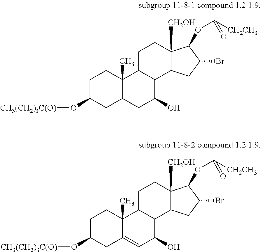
C1C(O[CH3(CH2)3C(O)])CC2=CC(O)C3C(C2(C)C1)CCC1([CH2OH])C3CC(Br)C1OC([CH2CH3])=O.C1C(O[CH3(CH2)3C(O)])CC2C(C)(C1)C1C(C(O)C2)C2C([CH2OH])(CC1)C(OC([CH2CH3])=O)C(Br)C2
